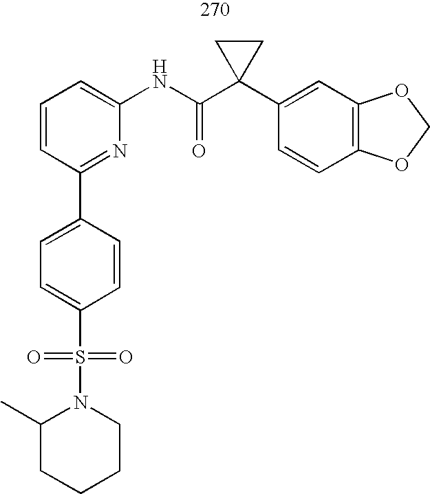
C1=CC=C(NC(C2(C3=CC4=C(C=C3)OCO4)CC2)=O)N=C1C1=CC=C(S(=O)(=O)N2C(C)CCCC2)C=C1
